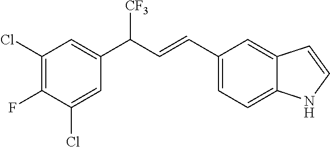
C1(C=CC(C2=CC(Cl)=C(F)C(Cl)=C2)[CF3])=CC=C2C(=C1)C=CN2
